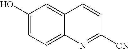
C1(O)=CC=C2C(=C1)C=CC([CN])=N2
